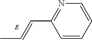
C1=CC=CN=C1C=CC
